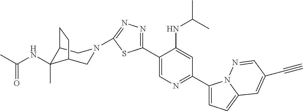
C1(C2=CN=C(C3=CC=C4N3N=CC(C#C)=C4)C=C2NC(C)C)=NN=C(N2CC3C(NC(C)=O)(C)C(C2)CC3)S1
